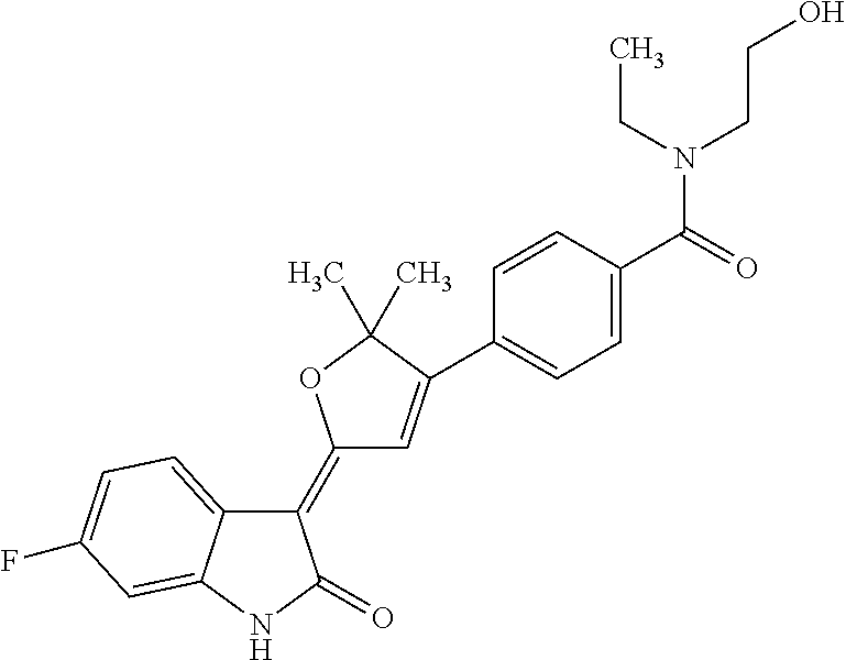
C1(=C2C=C(C3=CC=C(C(=O)N(CCO)CC)C=C3)C(C)(C)O2)C2=CC=C(F)C=C2NC1=O
